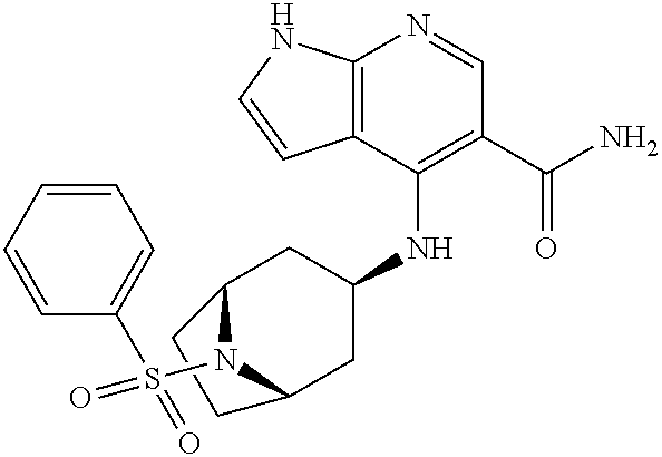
C12=C(C(NC3CC4N(S(=O)(C5=CC=CC=C5)=O)C(C3)CC4)=C(C(N)=O)C=N1)C=CN2
